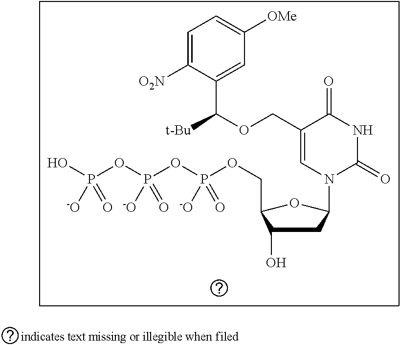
C1=C([O2N])C(C([t-Bu])OCC2=CN(C3CC(O)C(COP(OP(OP(O)([-O])=O)([-O])=O)([-O])=O)O3)C(=O)NC2=O)=CC([OMe])=C1
